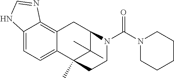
C1=C2C(=C3C(=C1)C1(C)C(C)(C)C(C3)N(C(N3CCCCC3)=O)CC1)N=CN2
